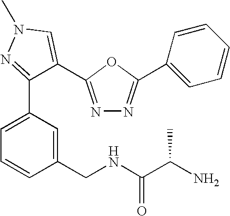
C1=C(C2=NN(C)C=C2C2=NN=C(C3=CC=CC=C3)O2)C=C(CNC(C(N)C)=O)C=C1
